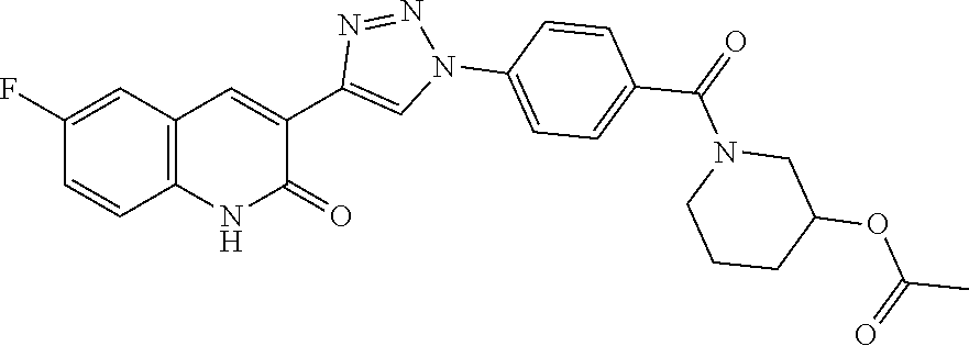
C1(F)=CC2=C(C=C1)NC(=O)C(C1=CN(C3=CC=C(C(=O)N4CCCC(OC(C)=O)C4)C=C3)N=N1)=C2
